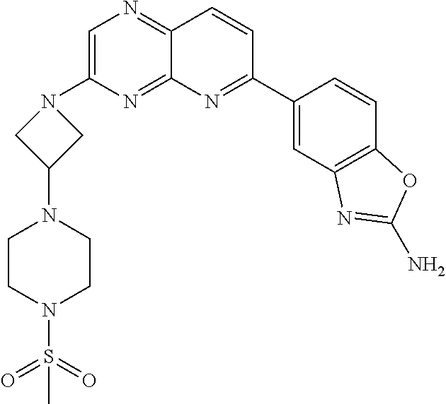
C1=C(N2CC(N3CCN(S(=O)(=O)C)CC3)C2)N=C2C(=N1)C=CC(C1=CC3=C(C=C1)OC(N)=N3)=N2
